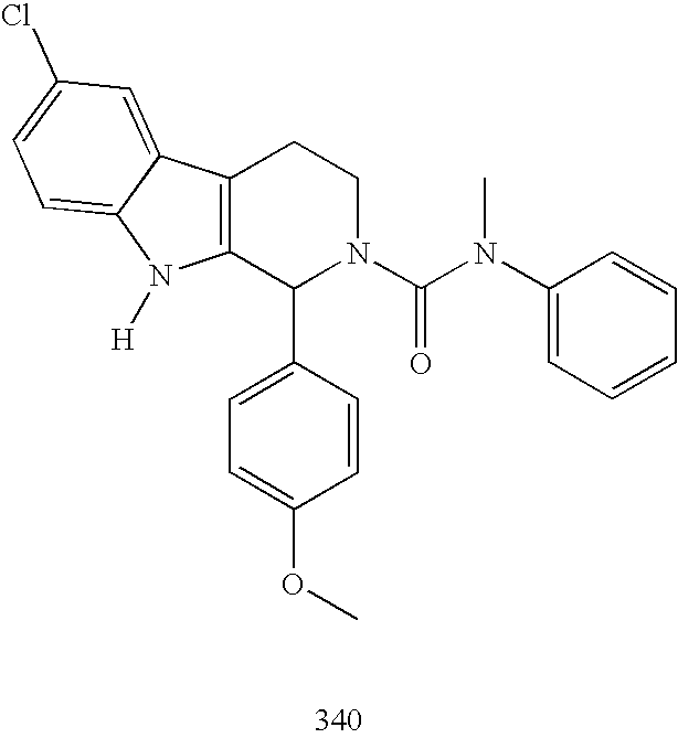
C12=C(C(C3=CC=C(OC)C=C3)N(C(N(C3=CC=CC=C3)C)=O)CC1)N([H])C1=CC=C(Cl)C=C21
